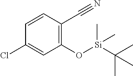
ClC1=CC(O[Si](C(C)(C)C)(C)C)=C(C#N)C=C1
